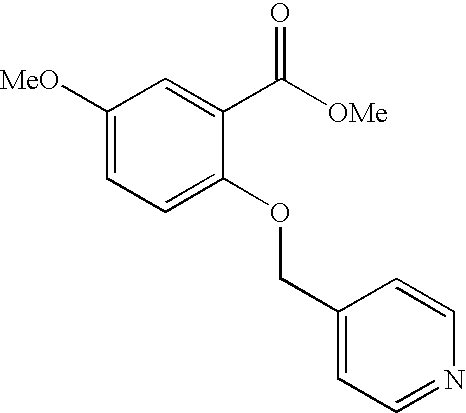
C1([MeO])=CC=C(OCC2=CC=NC=C2)C(C([OMe])=O)=C1
